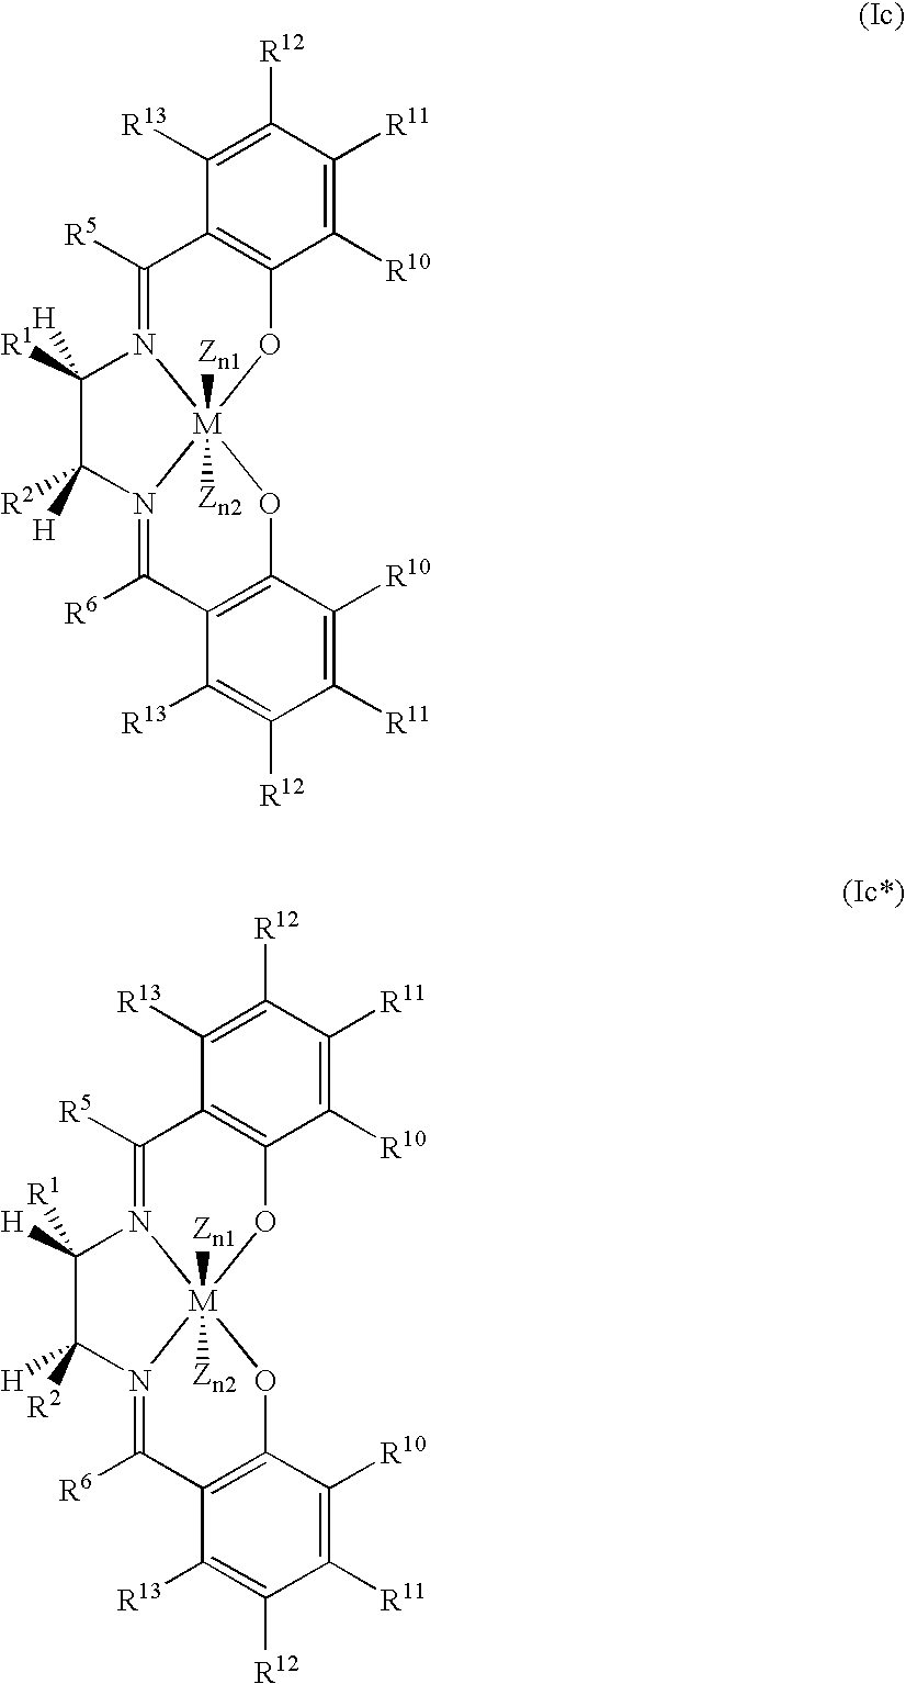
C1([R5])=N2[M]3([Zn2])([Zn1])(OC4=C1C([R13])=C([R12])C([R11])=C4[R10])N(=C([R6])C1=C(O3)C([R10])=C([R11])C([R12])=C1[R13])C([H])([R2])CC2([R1])[H].C1([R5])=N2[M]3([Zn2])([Zn1])(OC4=C1C([R13])=C([R12])C([R11])=C4[R10])N(=C([R6])C1=C(O3)C([R10])=C([R11])C([R12])=C1[R13])C([R2])([H])CC2([H])[R1]
